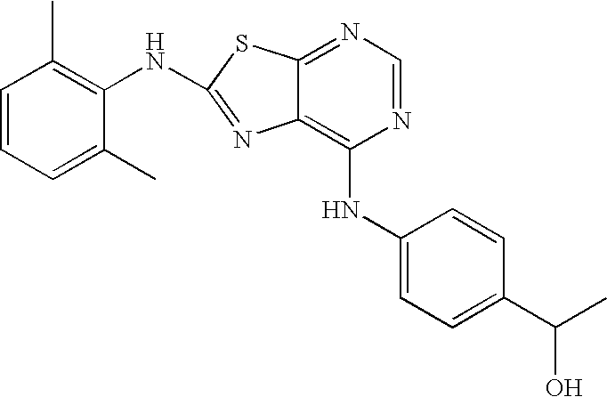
N1=CN=C2C(=C1NC1=CC=C(C(C)O)C=C1)N=C(NC1=C(C)C=CC=C1C)S2
